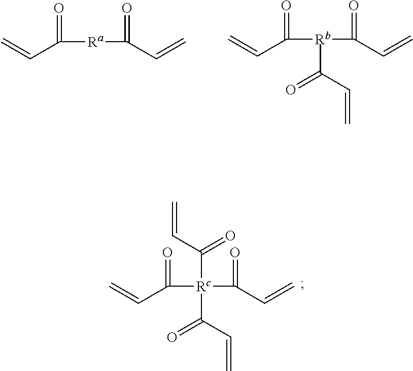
C=CC([Ra]C(C=C)=O)=O.C=CC([Rb](C(C=C)=O)C(C=C)=O)=O.C=CC([Rc](C(C=C)=O)(C(C=C)=O)C(C=C)=O)=O
